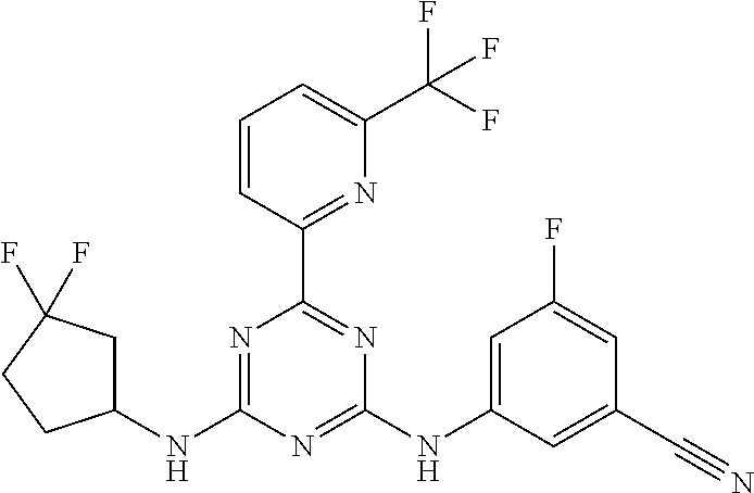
N1=C(NC2CC(F)(F)CC2)N=C(NC2=CC(F)=CC(C#N)=C2)N=C1C1=NC(C(F)(F)F)=CC=C1
